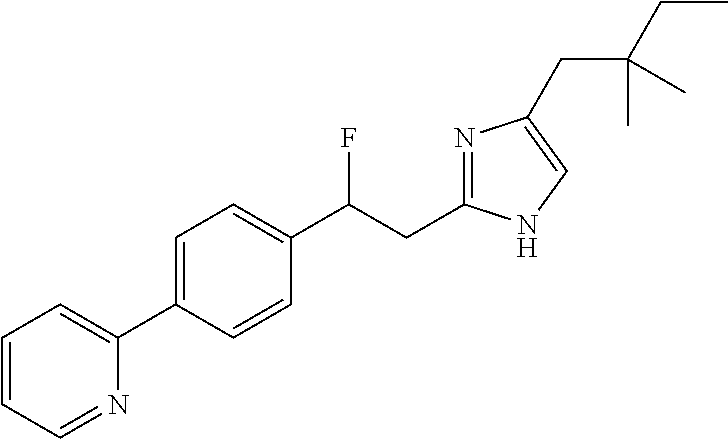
C1=CC=NC(C2=CC=C(C(CC3=NC(CC(CC)(C)C)=CN3)F)C=C2)=C1
